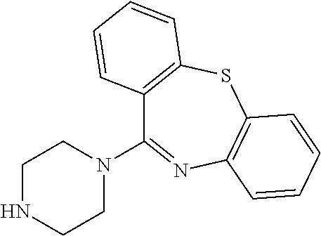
C1NCCN(C2=NC3=C(SC4=C2C=CC=C4)C=CC=C3)C1
